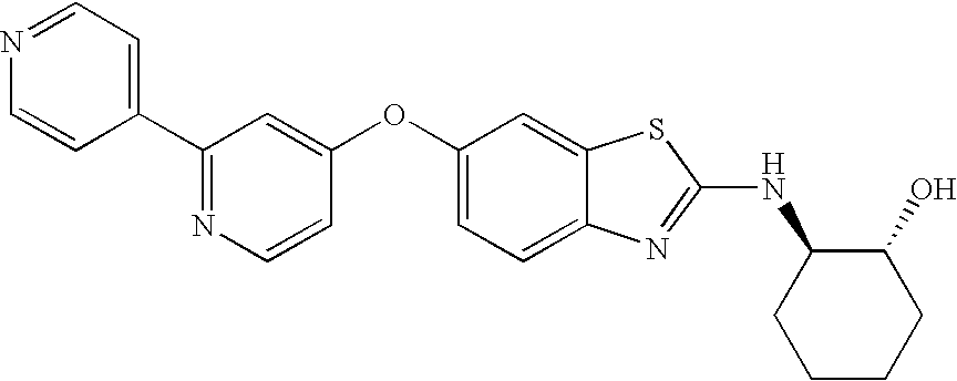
N1=C(C2=CC=NC=C2)C=C(OC2=CC=C3C(=C2)SC(NC2CCCCC2O)=N3)C=C1
